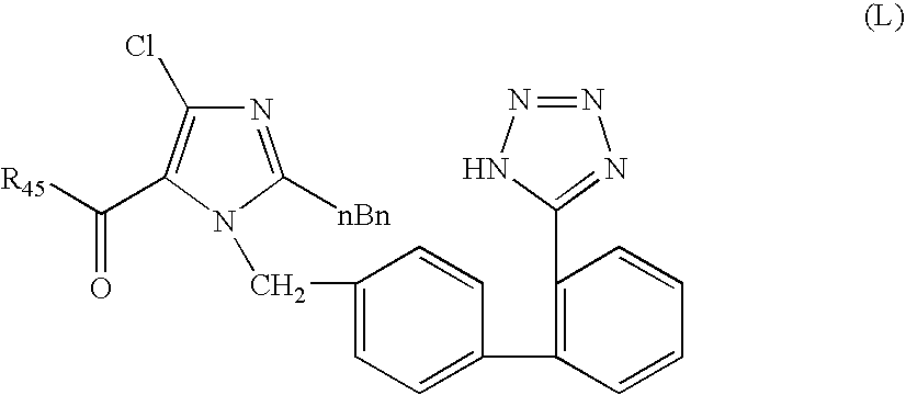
N1=C([nBn])N(CC2=CC=C(C3=C(C4=NN=NN4)C=CC=C3)C=C2)C(C([R45])=O)=C1Cl
